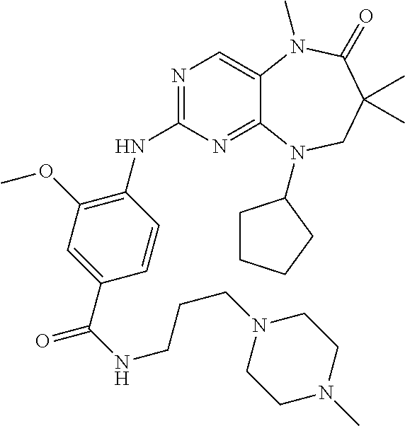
N1=C(NC2=C(OC)C=C(C(NCCCN3CCN(C)CC3)=O)C=C2)N=C2C(=C1)N(C)C(=O)C(C)(C)CN2C1CCCC1
